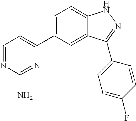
C1=NC(N)=NC(C2=CC=C3C(=C2)C(C2=CC=C(F)C=C2)=NN3)=C1
